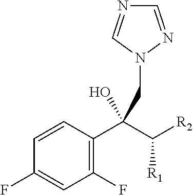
C1(F)=C(C(C([R2])[R1])(O)CN2N=CN=C2)C=CC(F)=C1
